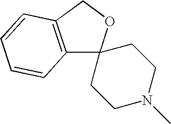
C12=C(COC13CCN(C)CC3)C=CC=C2
